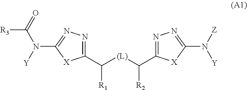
C1(C([(L)]C(C2=NN=C(N([Z])[Y])[X]2)[R2])[R1])=NN=C(N([Y])C(=O)[R3])[X]1
